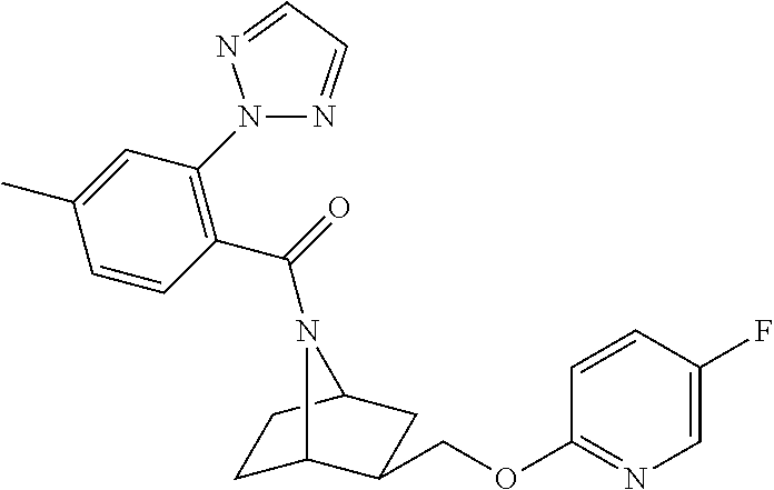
C1C2C(COC3=NC=C(F)C=C3)CC(C1)N2C(=O)C1=C(N2N=CC=N2)C=C(C)C=C1
